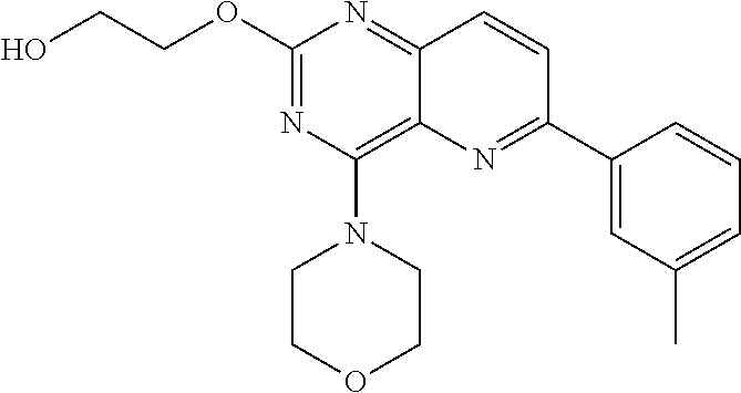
O(C1=NC(N2CCOCC2)=C2C(=N1)C=CC(C1=CC(C)=CC=C1)=N2)CCO
